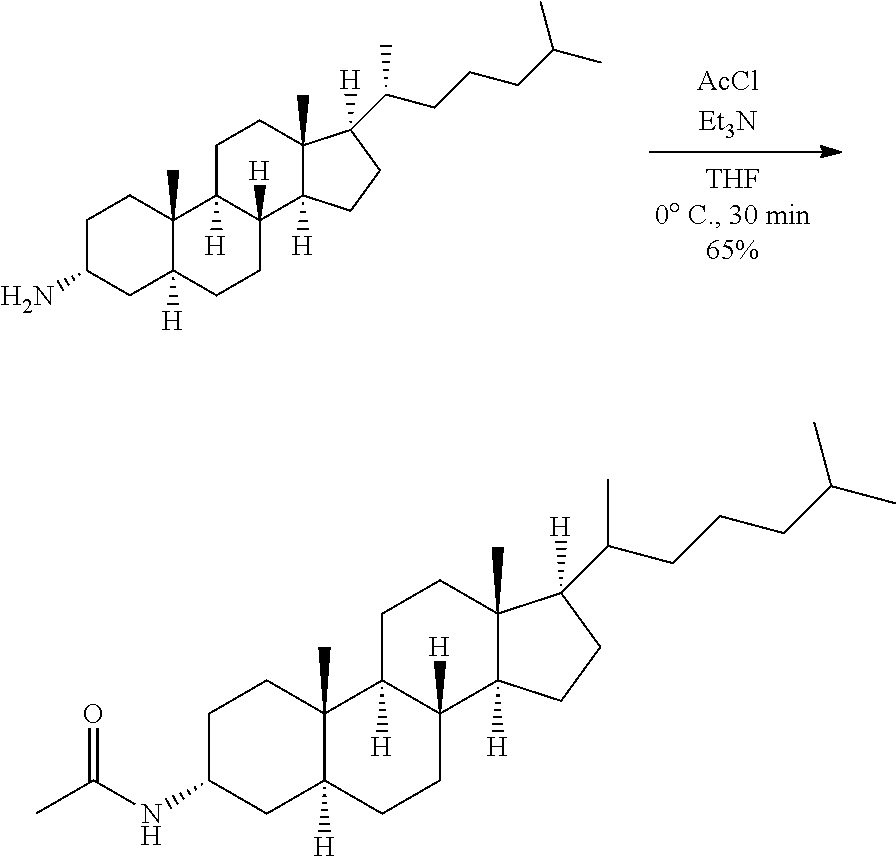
C1C(NC(C)=O)CC2([H])C(C)(C1)C1([H])C([H])(CC2)C2([H])C(C)(CC1)C(C(CCCC(C)C)C)([H])CC2.C1C(N)CC2([H])C(C)(C1)C1([H])C([H])(CC2)C2([H])C(C)(CC1)C(C(CCCC(C)C)C)([H])CC2
